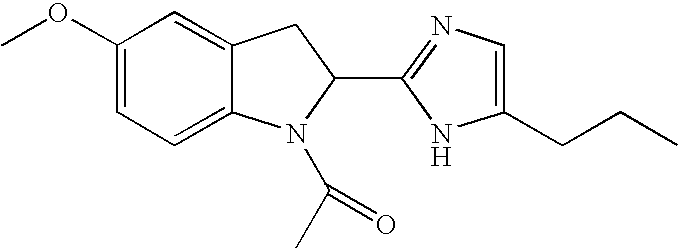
C12=CC=C(OC)C=C1CC(C1=NC=C(CCC)N1)N2C(C)=O
